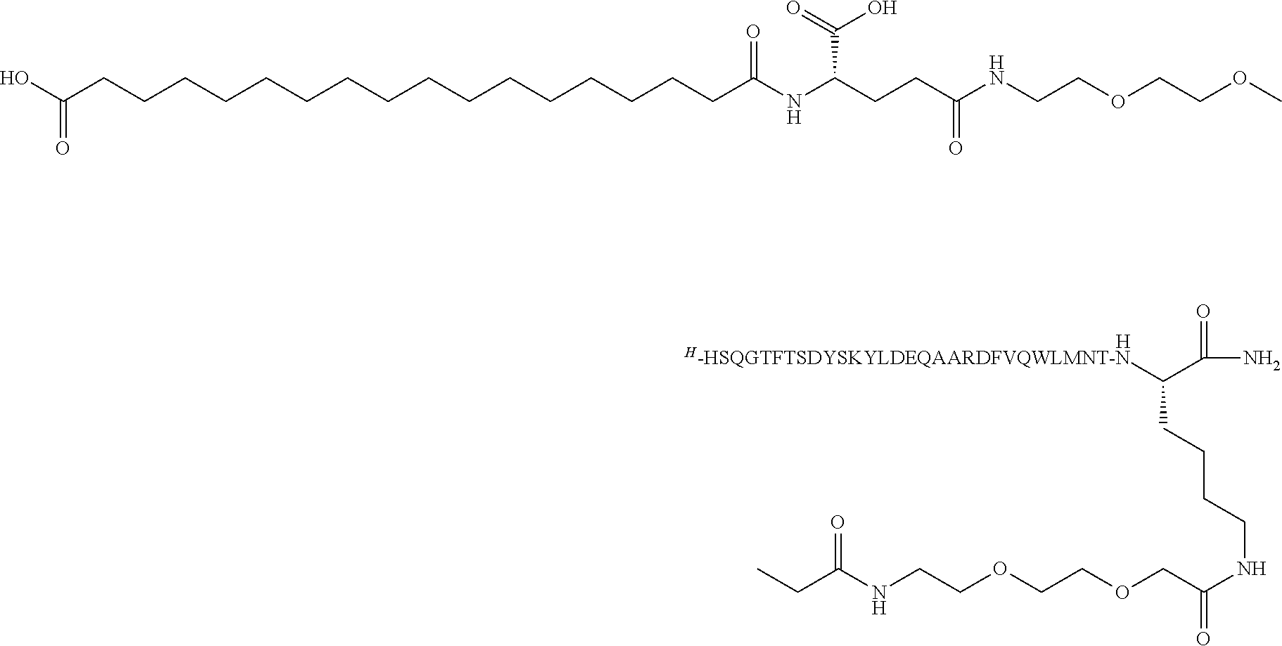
[H].C(NCCOCCOCC(=O)NCCCCC([H-HSQGTFTSDYSKYLDEQAARDFVQWLMNT-N])C(N)=O)(=O)CC.C(CCCCCCC(NC(CCC(NCCOCCOC)=O)C(O)=O)=O)CCCCCCCCCC(O)=O
